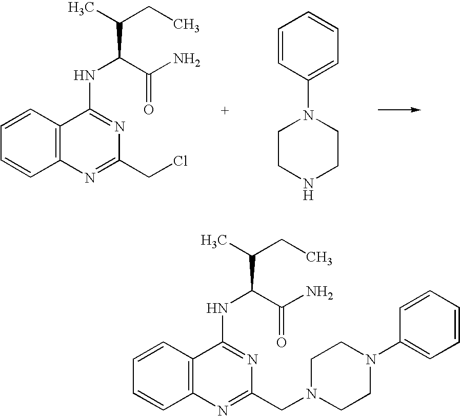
C1=CC2=C(C=C1)C(NC(C(C)CC)C(N)=O)=NC(CCl)=N2.C1(N2CCNCC2)=CC=CC=C1.C1=CC2=C(C=C1)C(NC(C(C)CC)C(N)=O)=NC(CN1CCN(C3=CC=CC=C3)CC1)=N2
